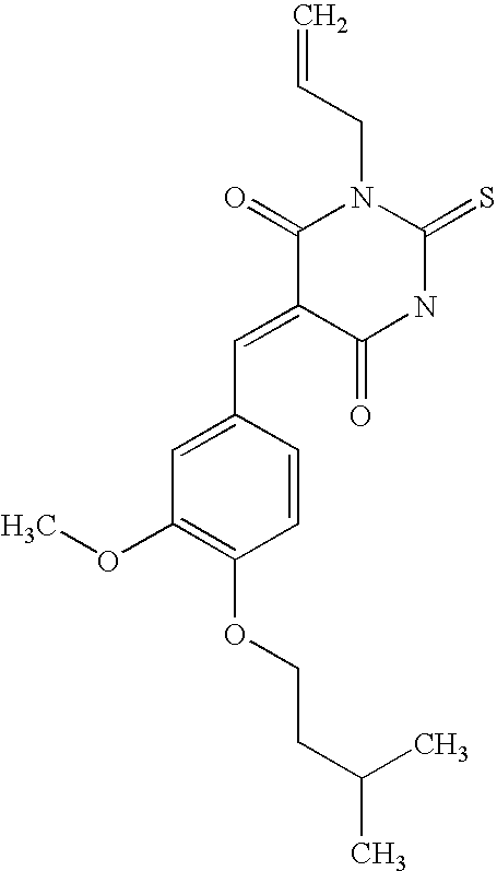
C=CCN1C(=O)C(=CC2=CC(OC)=C(OCCC(C)C)C=C2)C(=O)NC1=S
